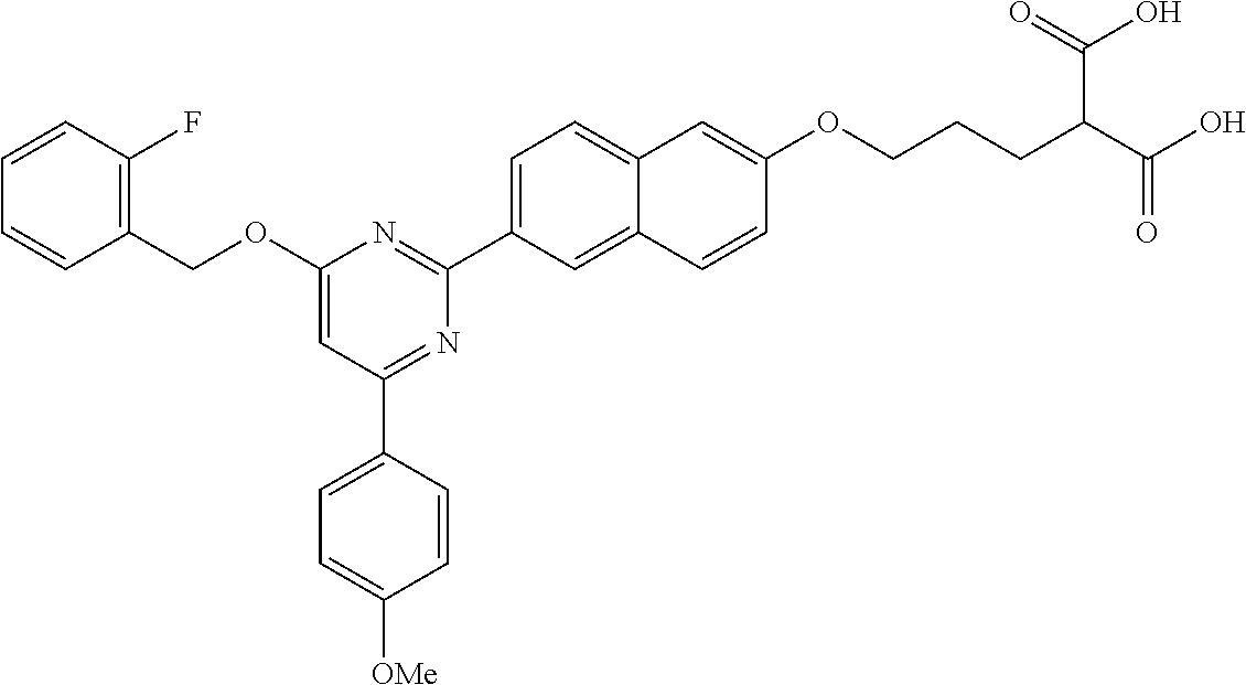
C1(COC2=CC(C3=CC=C([OMe])C=C3)=NC(C3=CC=C4C(=C3)C=CC(OCCCC(C(O)=O)C(=O)O)=C4)=N2)=C(F)C=CC=C1
